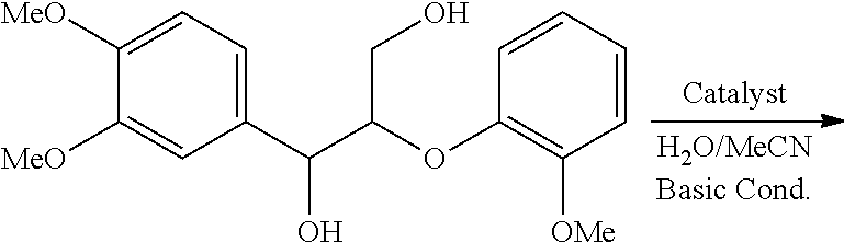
C1([MeO])=CC=C(C(O)C(CO)OC2=C([OMe])C=CC=C2)C=C1[MeO]
